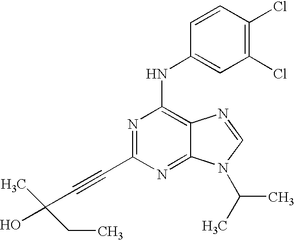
N1=C(C#CC(C)(O)CC)N=C2C(=C1NC1=CC(Cl)=C(Cl)C=C1)N=CN2C(C)C
